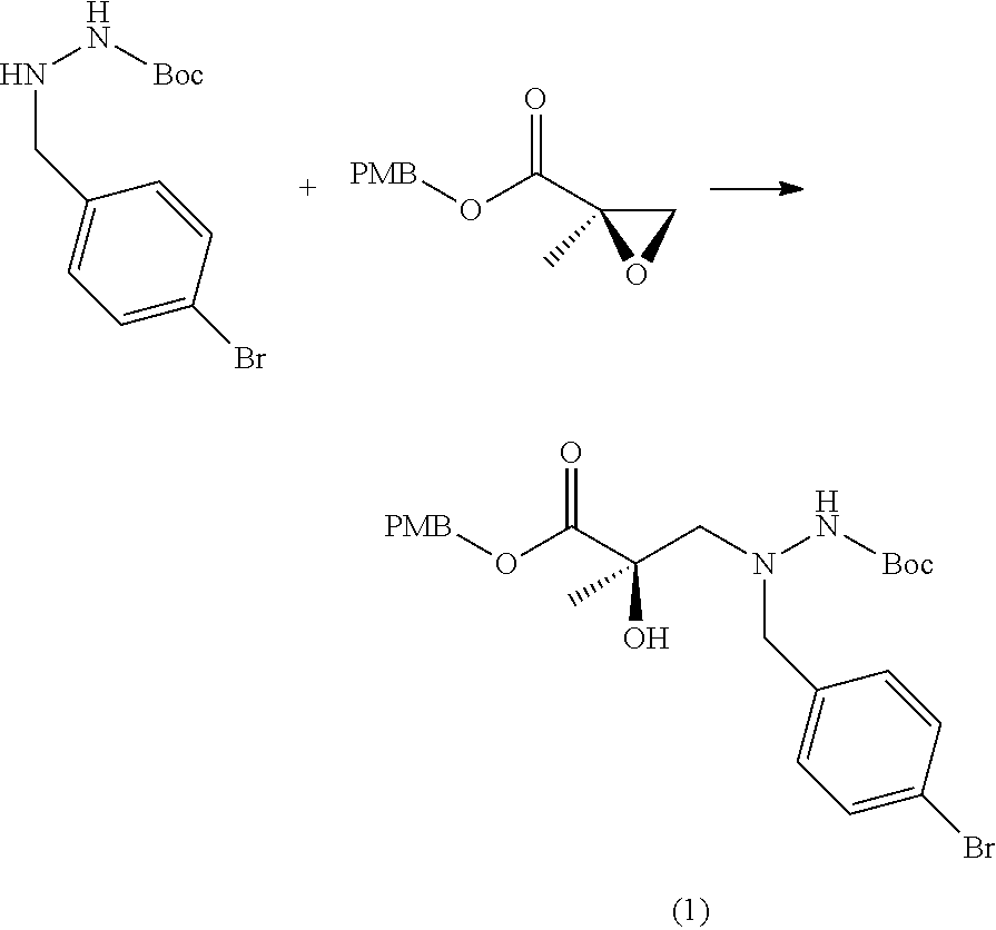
C1=C(Br)C=CC(CNN[Boc])=C1.O(C(C1(C)OC1)=O)[PMB].C1=C(Br)C=CC(CN(N[Boc])CC(C(O[PMB])=O)(O)C)=C1
